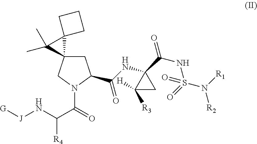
C1C2(CN(C(=O)C(N[J][G])[R4])C1C(NC1(C(NS(N([R1])[R2])(=O)=O)=O)C([H])([R3])C1)=O)C1(C2(C)C)CCC1
